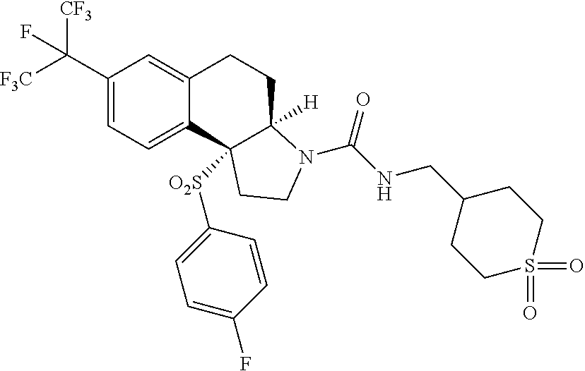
C1(C([F3C])([CF3])F)=CC=C2C(=C1)CCC1([H])C2([O2S]C2=CC=C(F)C=C2)CCN1C(=O)NCC1CCS(=O)(=O)CC1
